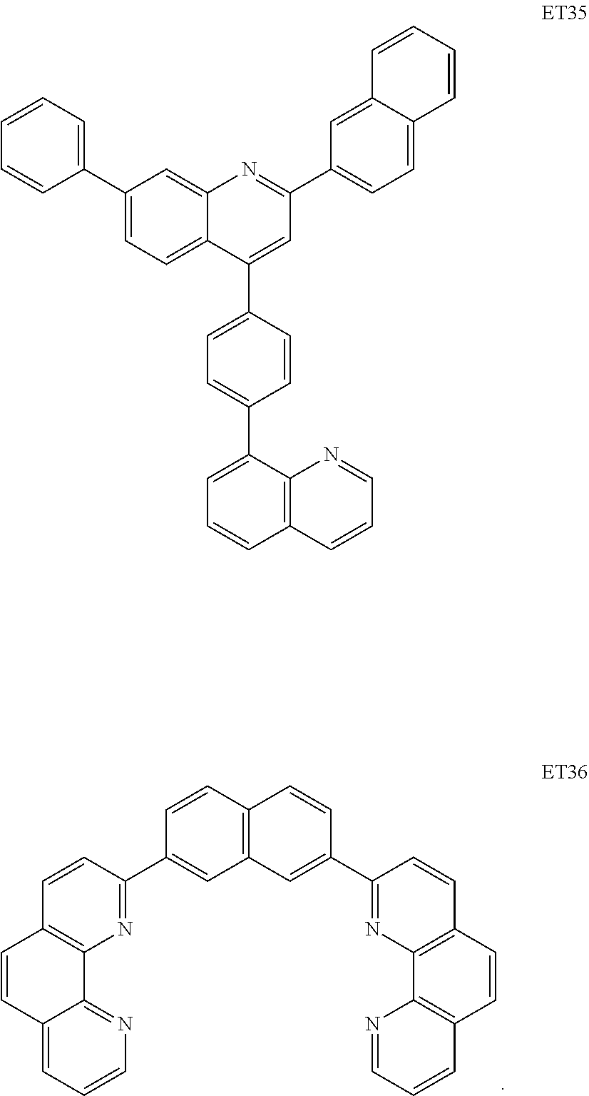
C12=C(C=CC(C3=NC4=C(C=C3)C=CC3=CC=CN=C43)=C1)C=CC(C1=NC3=C(C=C1)C=CC1=C3N=CC=C1)=C2.C1=C(C2=CC=CC3=C2N=CC=C3)C=CC(C2=CC(C3=CC=C4C(=C3)C=CC=C4)=NC3=CC(C4=CC=CC=C4)=CC=C23)=C1
